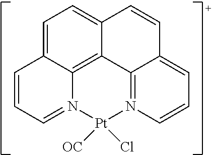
C1=C2C3=C4C(=C1)C=CC1=CC=CN(=C41)[Pt]([OC])(Cl)N3=CC=C2
